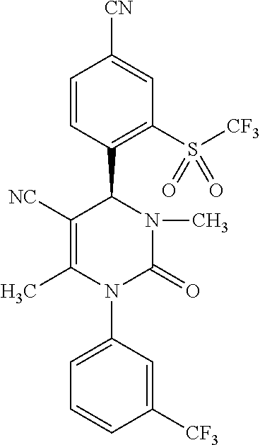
C1=CC(C2C([NC])=C(C)N(C3=CC=CC([CF3])=C3)C(=O)N2C)=C(S([CF3])(=O)=O)C=C1[CN]
